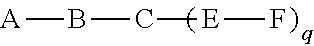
[A]BC[E]F
